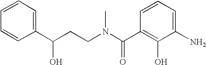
C1=CC=CC(C(CCN(C)C(C2=C(O)C(N)=CC=C2)=O)O)=C1
